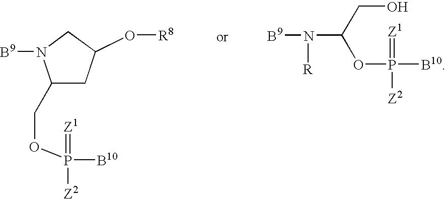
C(OP(=[Z1])([Z2])[B10])(N([B9])[R])CO.C1(COP(=[Z1])([Z2])[B10])CC(O[R8])CN1[B9]
